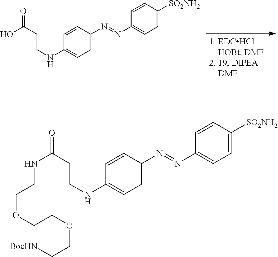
C1=CC(NCCC(=O)O)=CC=C1N=NC1=CC=C([SO2NH2])C=C1.C1=CC(NCCC(=O)NCCOCCOCC[BocHN])=CC=C1N=NC1=CC=C([SO2NH2])C=C1
